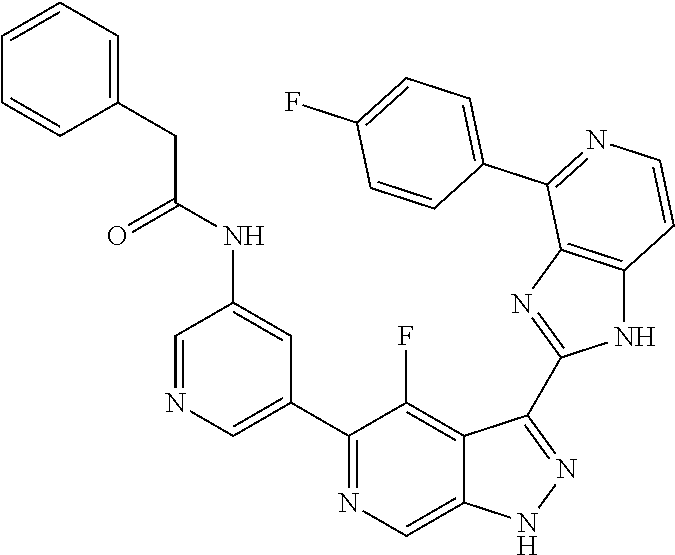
C1=NC=C(C2=NC=C3C(=C2F)C(C2=NC4=C(N2)C=CN=C4C2=CC=C(F)C=C2)=NN3)C=C1NC(CC1=CC=CC=C1)=O
